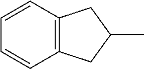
C1=CC=CC2=C1CC(C)C2
